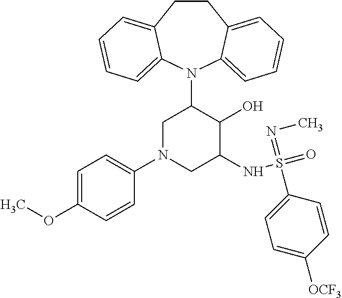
C12=CC=CC=C1N(C1CN(C3=CC=C(OC)C=C3)CC(NS(=O)(=NC)C3=CC=C([OCF3])C=C3)C1O)C1=CC=CC=C1CC2
